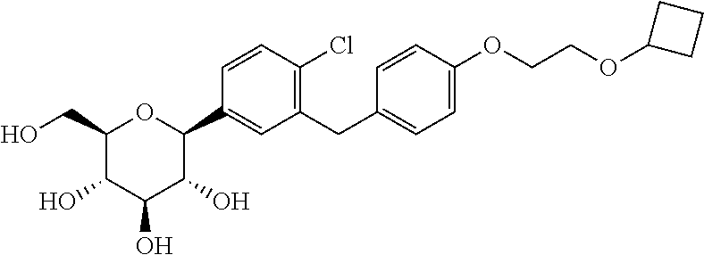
C1(C2=CC(CC3=CC=C(OCCOC4CCC4)C=C3)=C(Cl)C=C2)OC(CO)C(O)C(O)C1O
